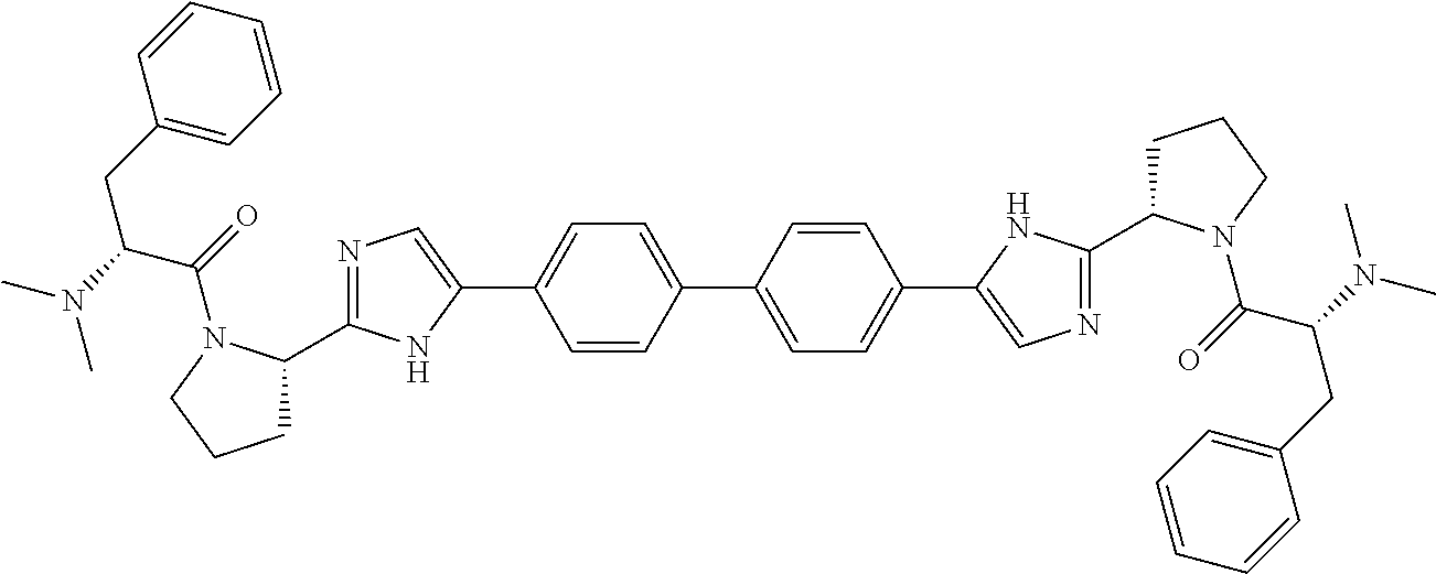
N1=C(C2CCCN2C(=O)C(CC2=CC=CC=C2)N(C)C)NC(C2=CC=C(C3=CC=C(C4=CN=C(C5CCCN5C(=O)C(CC5=CC=CC=C5)N(C)C)N4)C=C3)C=C2)=C1
